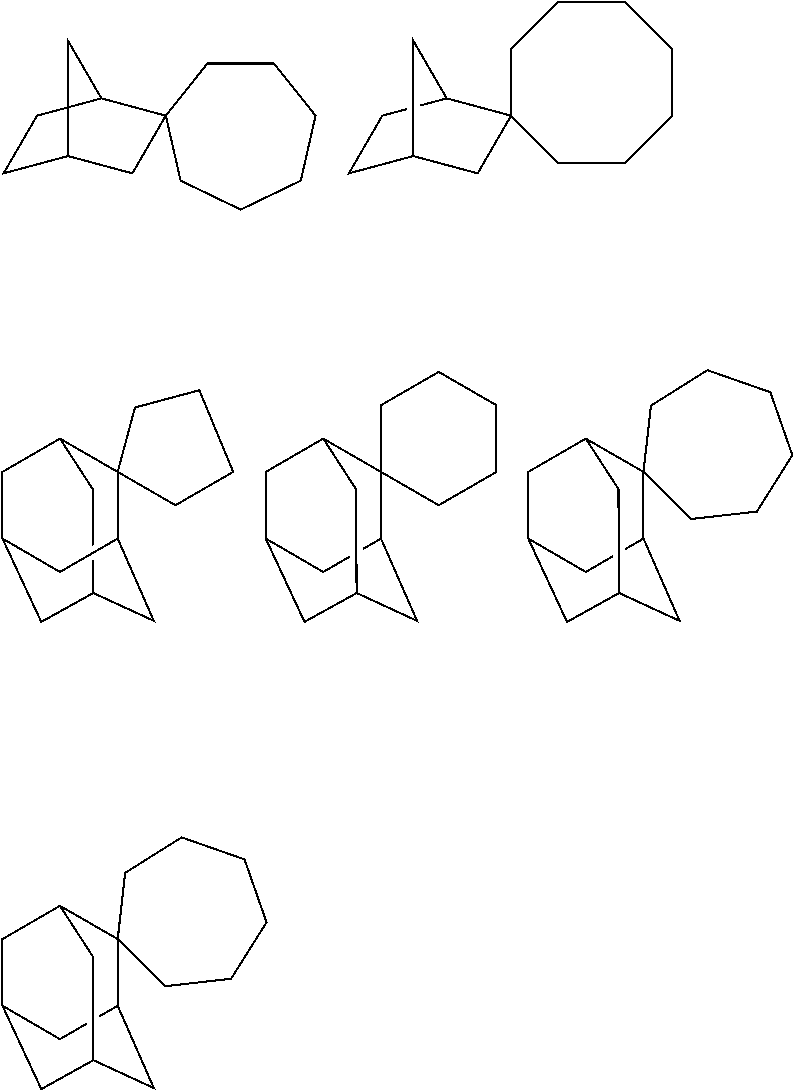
C12CC3C4(C(C1)CC(C3)C2)CCCC4.C12(C3CC4CC(CC1C4)C3)CCCCC2.C12(C3CC4CC(CC1C4)C3)CCCCCC2.C12CC(CC1)C1(C2)CCCCCC1.C1C2CC(C1)CC21CCCCCCC1.C12(C3CC4CC(CC1C4)C3)CCCCCC2
